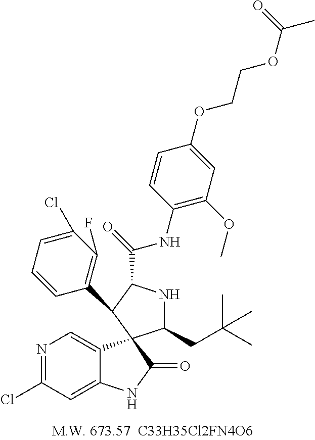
N1=C(Cl)C=C2C(=C1)C1(C(=O)N2)C(CC(C)(C)C)NC(C(NC2=C(OC)C=C(OCCOC(C)=O)C=C2)=O)C1C1=C(F)C(Cl)=CC=C1
